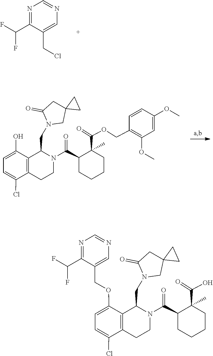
C1(CCl)=CN=CN=C1C(F)F.C12(CN(CC3C4=C(CCN3C(C3C(C)(C(=O)OCC5=C(OC)C=C(OC)C=C5)CCCC3)=O)C(Cl)=CC=C4O)C(=O)C1)CC2.C12(CN(CC3C4=C(CCN3C(C3C(C)(C(=O)O)CCCC3)=O)C(Cl)=CC=C4OCC3=CN=CN=C3C(F)F)C(=O)C1)CC2
